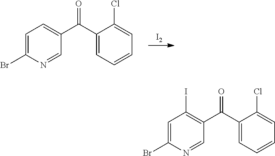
C1=C(Br)N=CC(C(=O)C2=CC=CC=C2Cl)=C1I.C1=C(Br)N=CC(C(=O)C2=CC=CC=C2Cl)=C1.[I2]
